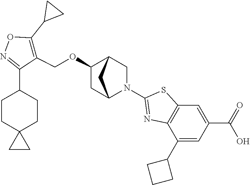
C1(OCC2=C(C3CC3)ON=C2C2CCC3(CC2)CC3)CC2N(C3=NC4=C(S3)C=C(C(=O)O)C=C4C3CCC3)CC1C2
